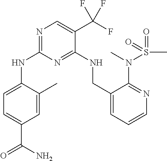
N(C1=NC=C(C(F)(F)F)C(NCC2=CC=CN=C2N(S(=O)(C)=O)C)=N1)C1=CC=C(C(N)=O)C=C1C
